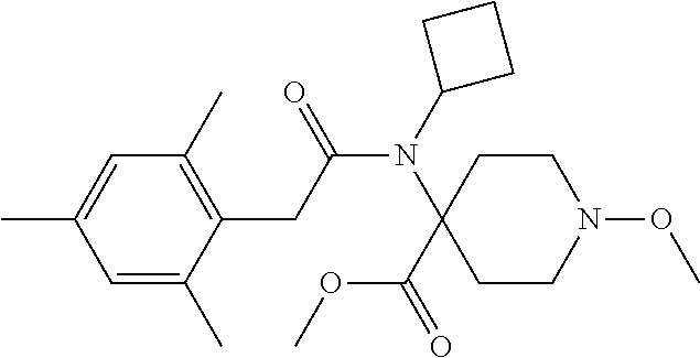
C1=C(C)C(CC(N(C2(C(OC)=O)CCN(OC)CC2)C2CCC2)=O)=C(C)C=C1C
